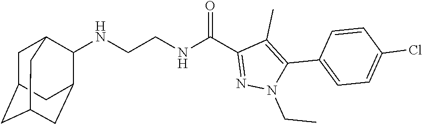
N(CCNC(C1=NN(CC)C(C2=CC=C(Cl)C=C2)=C1C)=O)C1C2CC3CC(CC1C3)C2
